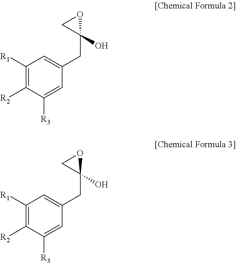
C1([R1])=C([R2])C([R3])=CC(CC2(O)OC2)=C1.C1([R1])=C([R2])C([R3])=CC(CC2(O)OC2)=C1
